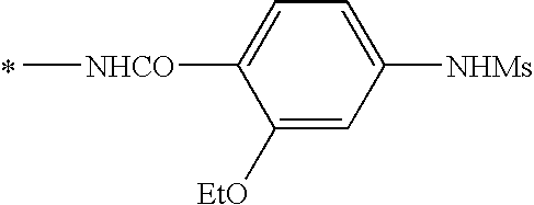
C[NHCO]C1=CC=C([NHMs])C=C1[EtO].*
